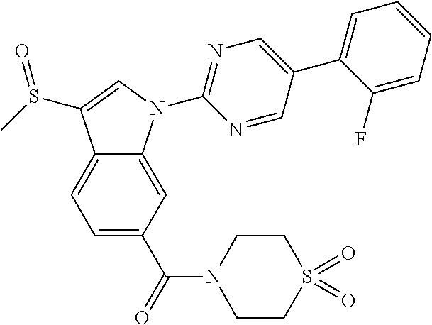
C12=CC=C(C(=O)N3CCS(=O)(=O)CC3)C=C1N(C1=NC=C(C3=CC=CC=C3F)C=N1)C=C2S(C)=O
